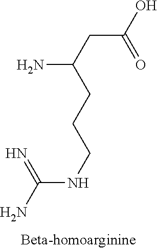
C(CC(O)=O)(CCCNC(N)=N)N
